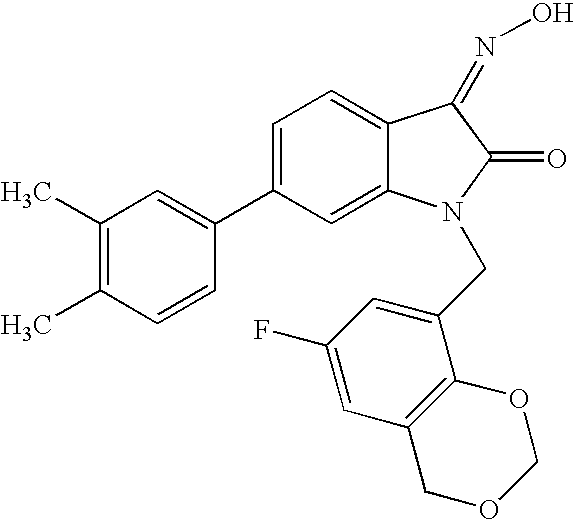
CC1=C(C)C=C(C2=CC=C3C(=C2)N(CC2=CC(F)=CC4=C2OCOC4)C(=O)C3=NO)C=C1
